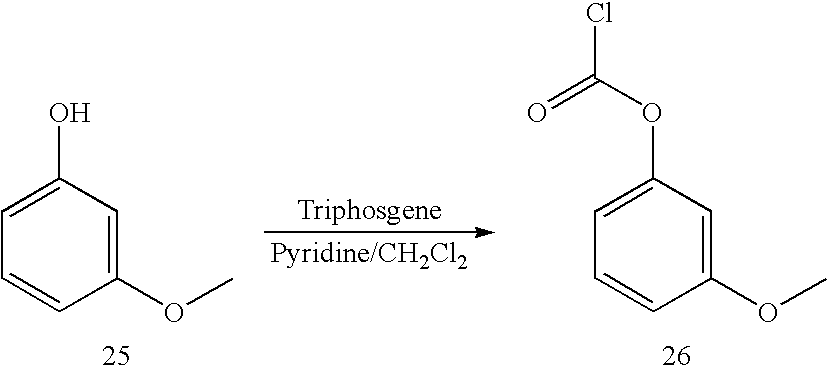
C1(OC(=O)Cl)=CC=CC(OC)=C1.C1(O)=CC=CC(OC)=C1
